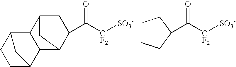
C1(C([CF2][SO3-])=O)CC2C3C(C1C2)C1CCC3C1.C([CF2][SO3-])(=O)C1CCCC1
